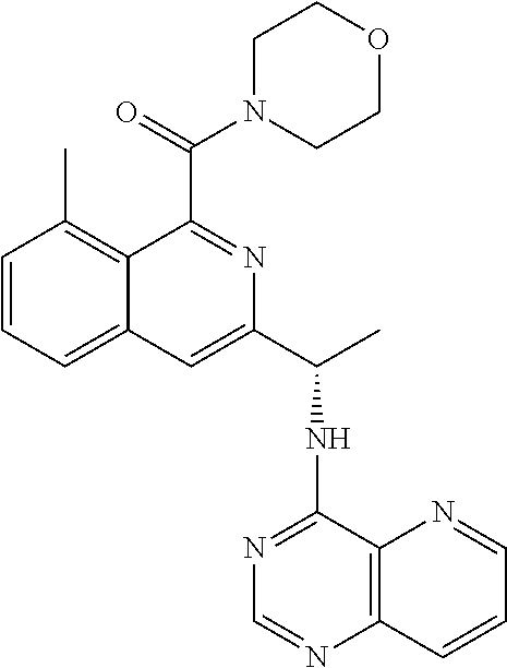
C1=CC=C2C(=C1C)C(C(=O)N1CCOCC1)=NC(C(C)NC1=NC=NC3=C1N=CC=C3)=C2
